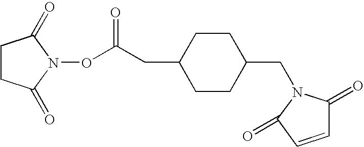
C1CC(=O)N(OC(CC2CCC(CN3C(=O)C=CC3=O)CC2)=O)C1=O
